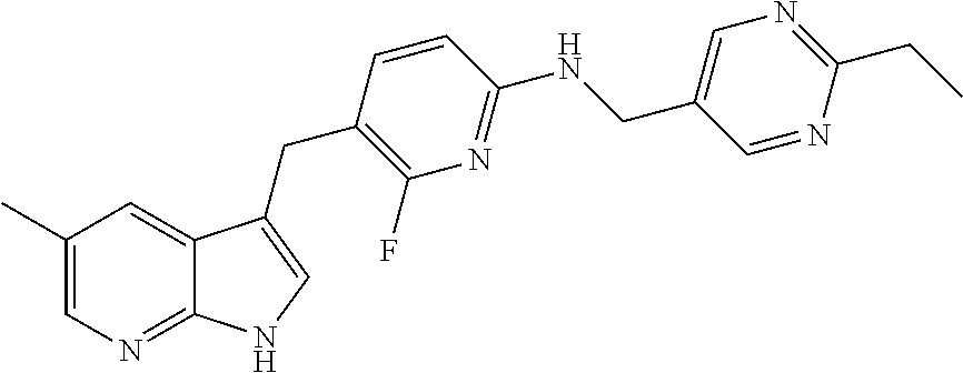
C1(C)=CN=C2C(=C1)C(CC1=C(F)N=C(NCC3=CN=C(CC)N=C3)C=C1)=CN2
